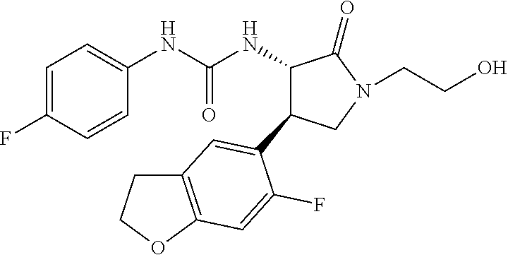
C1=C(F)C=CC(NC(NC2C(=O)N(CCO)CC2C2=CC3=C(OCC3)C=C2F)=O)=C1
